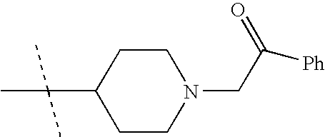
C1CN(CC([Ph])=O)CCC1C(C)(C)C
